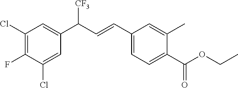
ClC1=C(F)C(Cl)=CC(C(C=CC2=CC=C(C(OCC)=O)C(C)=C2)[CF3])=C1
